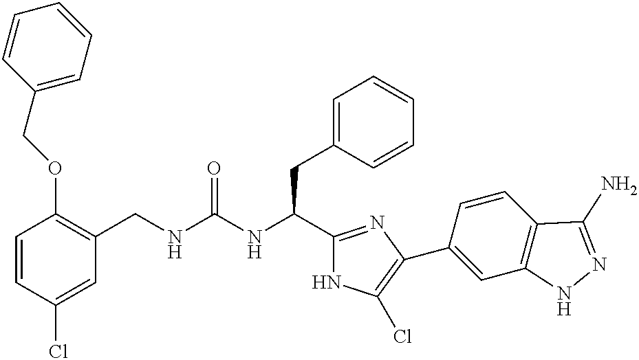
C1=CC(Cl)=CC(CNC(NC(C2=NC(C3=CC4=C(C=C3)C(N)=NN4)=C(Cl)N2)CC2=CC=CC=C2)=O)=C1OCC1=CC=CC=C1
